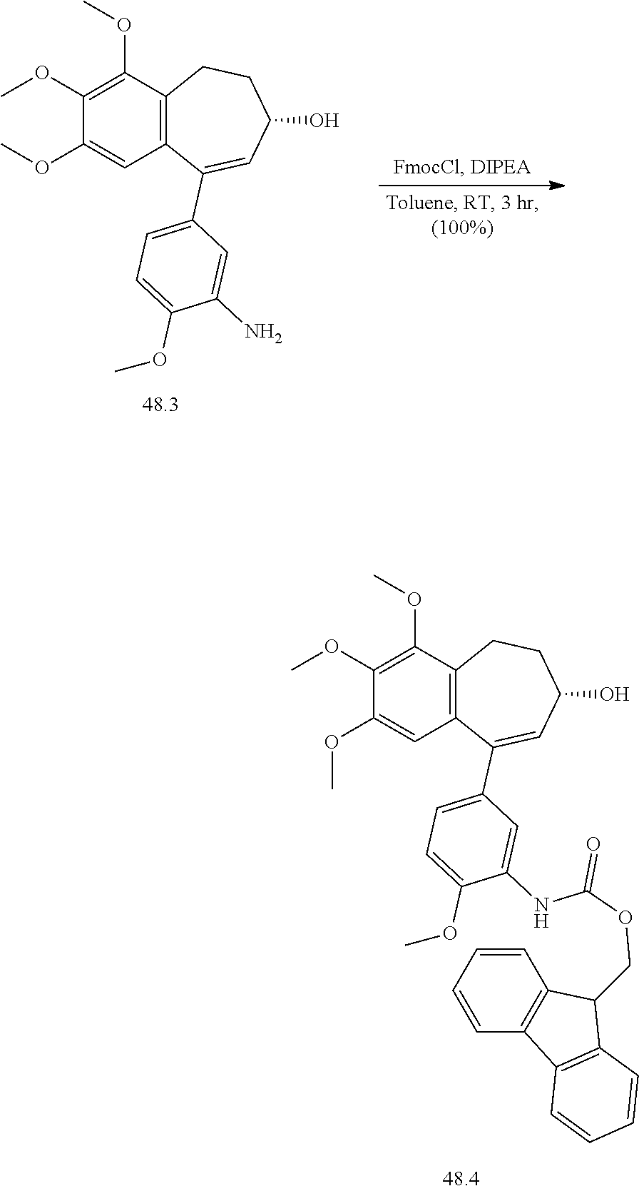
C12=C(C(OC)=C(OC)C(OC)=C1)CCC(O)C=C2C1=CC=C(OC)C(N)=C1.C12=C(C(OC)=C(OC)C(OC)=C1)CCC(O)C=C2C1=CC=C(OC)C(NC(OCC2C3=C(C=CC=C3)C3=C2C=CC=C3)=O)=C1
